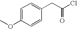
C1=C(OC)C=CC(CC(Cl)=O)=C1
